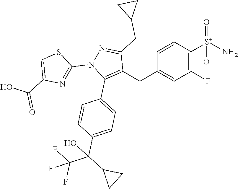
C1(CC2=CC(F)=C([S+](N)([O-])=O)C=C2)=C(C2=CC=C(C(C3CC3)(O)C(F)(F)F)C=C2)N(C2=NC(C(=O)O)=CS2)N=C1CC1CC1
